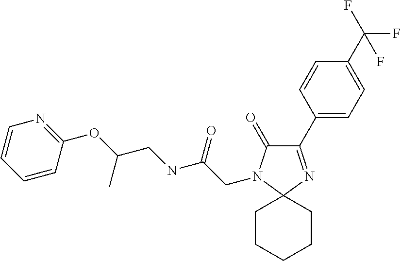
C1(C2=CC=C(C(F)(F)F)C=C2)=NC2(N(CC(NCC(OC3=NC=CC=C3)C)=O)C1=O)CCCCC2
